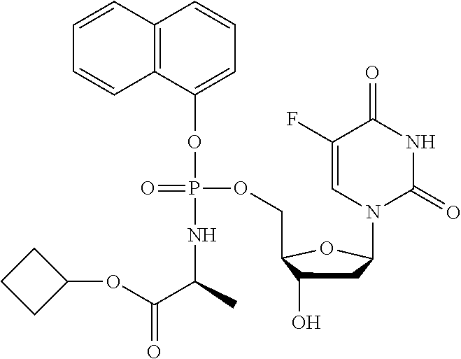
C12=C(C(OP(NC(C(OC3CCC3)=O)C)(OCC3C(O)CC(N4C(=O)NC(=O)C(F)=C4)O3)=O)=CC=C1)C=CC=C2
